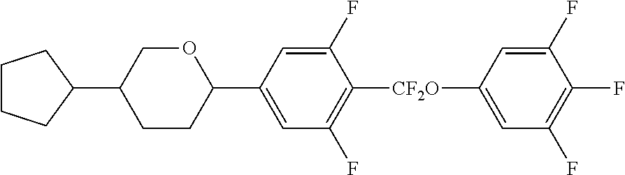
C1(C2CCCC2)COC(C2=CC(F)=C([CF2O]C3=CC(F)=C(F)C(F)=C3)C(F)=C2)CC1
